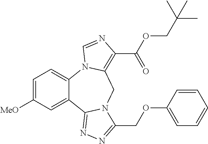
C1=C([MeO])C=C2C(=C1)N1C(=C(C(OCC(C)(C)C)=O)N=C1)CN1C2=NN=C1COC1=CC=CC=C1
